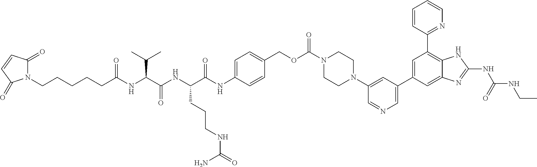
N1(CCCCCC(NC(C(NC(C(NC2=CC=C(COC(N3CCN(C4=CC(C5=CC(C6=NC=CC=C6)=C6C(=C5)N=C(NC(NCC)=O)N6)=CN=C4)CC3)=O)C=C2)=O)CCCNC(=O)N)=O)C(C)C)=O)C(=O)C=CC1=O
